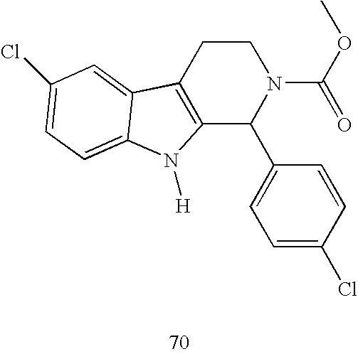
C12=C(CCN(C(=O)OC)C1C1=CC=C(Cl)C=C1)C1=CC(Cl)=CC=C1N2[H]
